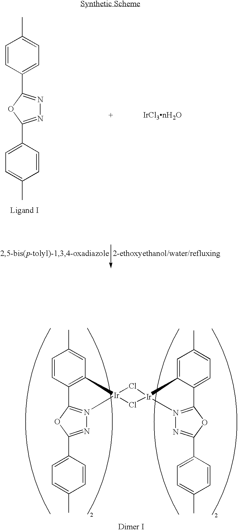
C1=CC(C2=NN=C(C3=CC=C(C)C=C3)O2)=CC=C1C.C1=CC2=C(C=C1C)[Ir]1(N3=C2OC(C2=CC=C(C)C=C2)=N3)Cl[Ir]2(Cl1)N1=C(OC(C3=CC=C(C)C=C3)=N1)C1=CC=C(C)C=C12
